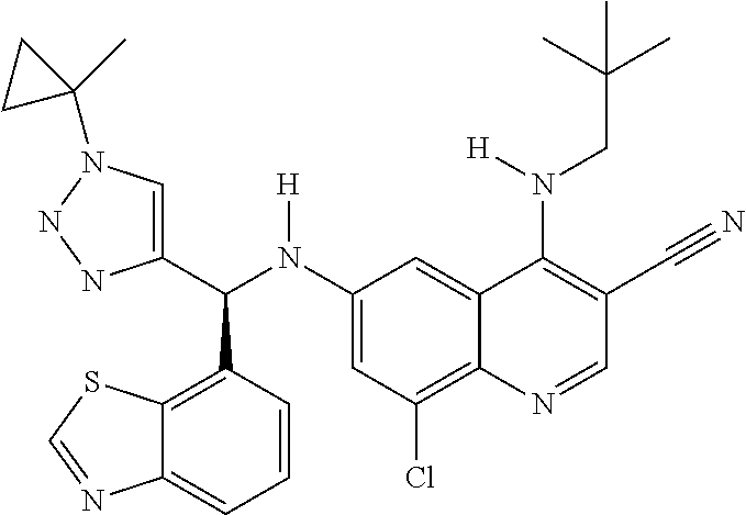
C1(N(C(C2=CN(C3(C)CC3)NN2)C2=C3C(=CC=C2)N=CS3)[H])=CC(Cl)=C2C(=C1)C(N(CC(C)(C)C)[H])=C(C#N)C=N2
